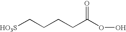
C(CC(OO)=O)CC[HO3S]
